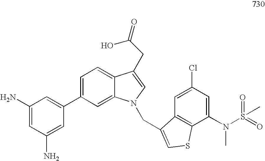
C1(N)=CC(N)=CC(C2=CC=C3C(=C2)N(CC2=CSC4=C2C=C(Cl)C=C4N(C)S(=O)(=O)C)C=C3CC(O)=O)=C1
